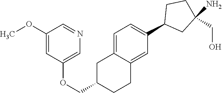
C1=C2C(=CC(C3CC(N)(CO)CC3)=C1)CCC(COC1=CN=CC(OC)=C1)C2
